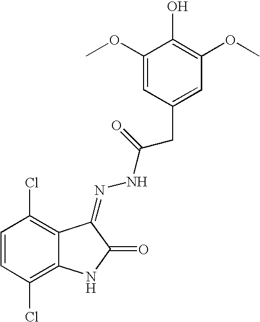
C1=CC(Cl)=C2C(=C1Cl)C(=NNC(CC1=CC(OC)=C(O)C(OC)=C1)=O)C(=O)N2
